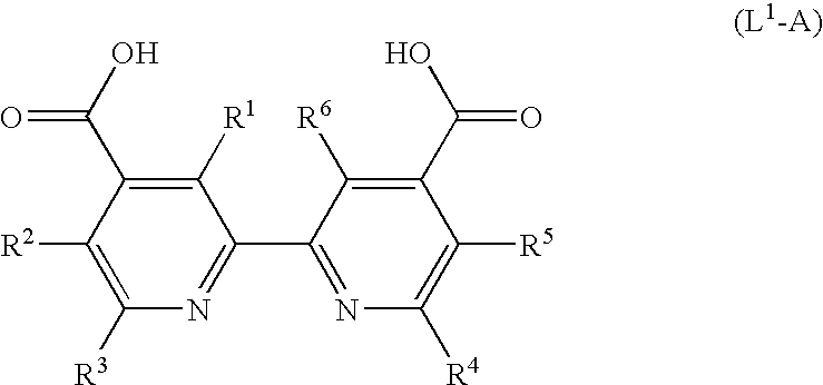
C1([R1])=C(C(O)=O)C([R2])=C([R3])N=C1C1=NC([R4])=C([R5])C(C(O)=O)=C1[R6]
